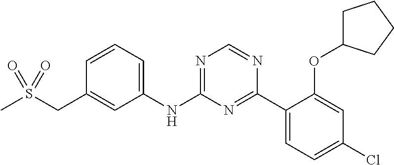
C1(NC2=NC=NC(C3=CC=C(Cl)C=C3OC3CCCC3)=N2)=CC=CC(CS(C)(=O)=O)=C1
